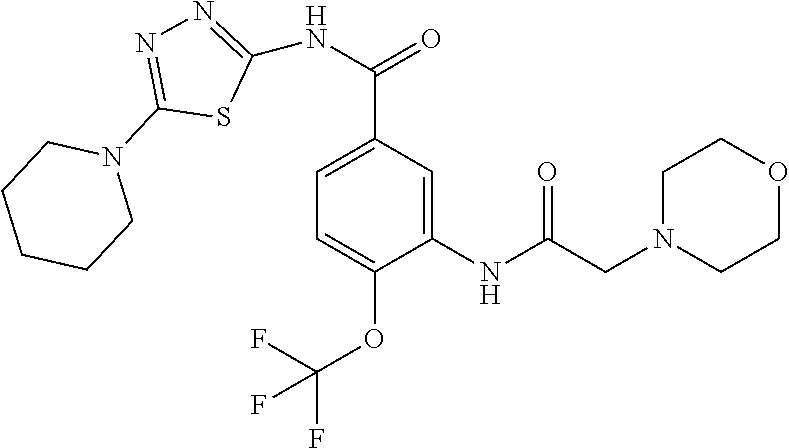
C(C1=CC=C(OC(F)(F)F)C(NC(CN2CCOCC2)=O)=C1)(NC1=NN=C(N2CCCCC2)S1)=O
